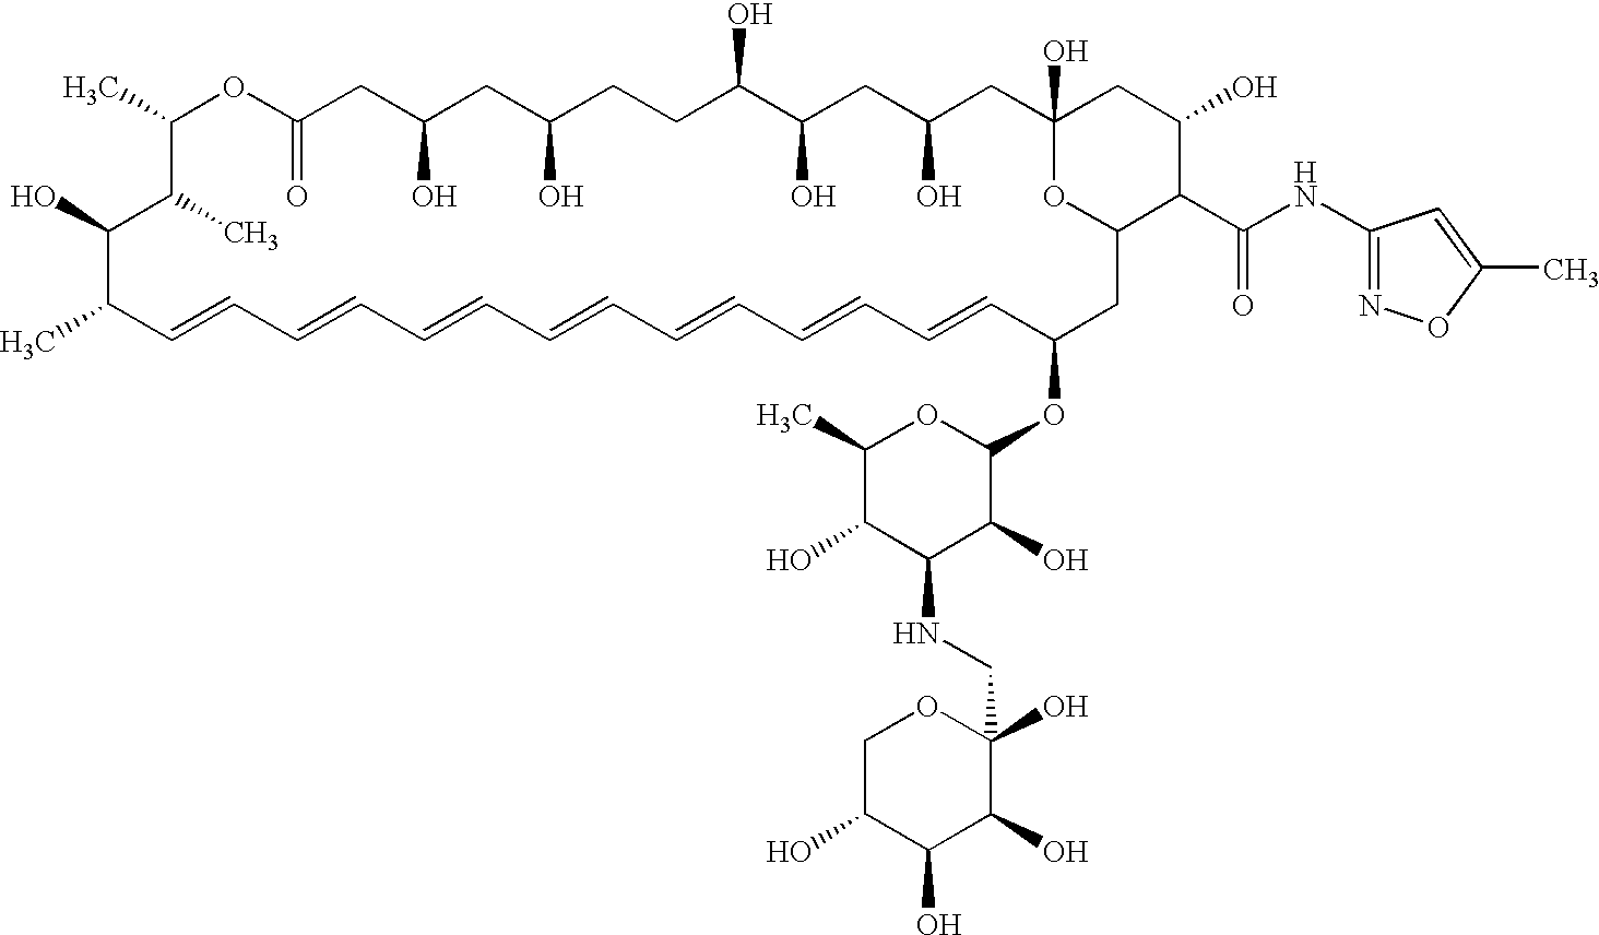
CC1C=CC=CC=CC=CC=CC=CC=CC(OC2OC(C)C(O)C(NCC3(O)OCC(O)C(O)C3O)C2O)CC2OC(O)(CC(O)CC(O)C(O)CCC(O)CC(O)CC(=O)OC(C)C(C)C1O)CC(O)C2C(NC1=NOC(C)=C1)=O
